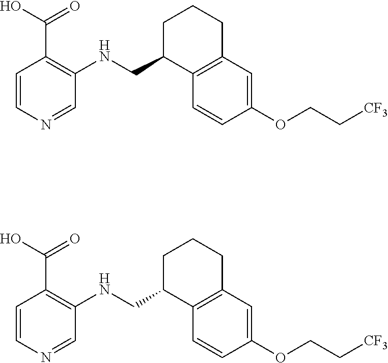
OC(C1=C(NCC2C3=C(CCC2)C=C(OCC[CF3])C=C3)C=NC=C1)=O.OC(C1=C(NCC2C3=C(CCC2)C=C(OCC[CF3])C=C3)C=NC=C1)=O
